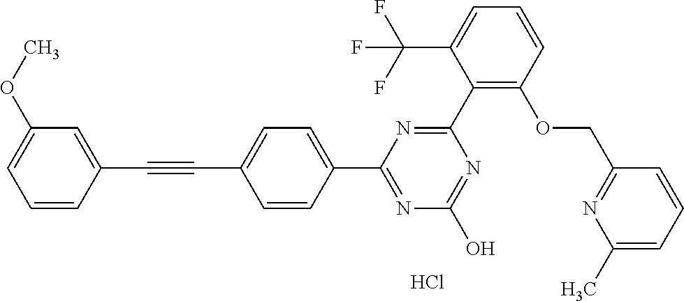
N1=C(O)N=C(C2=CC=C(C#CC3=CC(OC)=CC=C3)C=C2)N=C1C1=C(OCC2=NC(C)=CC=C2)C=CC=C1C(F)(F)F.Cl
